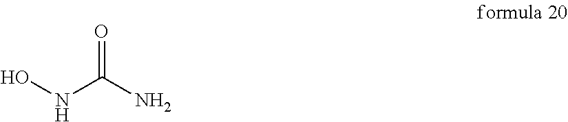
N(C(N)=O)O
